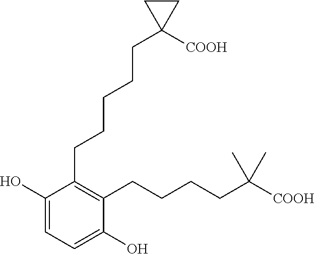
C1=C(O)C(CCCCCC2([COOH])CC2)=C(CCCCC(C)(C)[COOH])C(O)=C1
